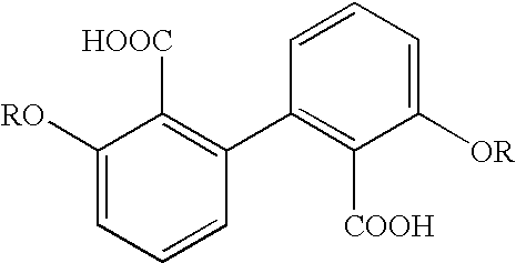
C1([RO])=CC=CC(C2=C([COOH])C([OR])=CC=C2)=C1[HOOC]
